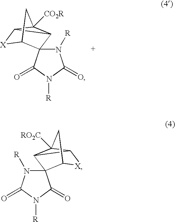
[X]1C2C3C2([CO2R])CC1C31N([R])C(=O)N([R])C1=O.[X]1C2C3C2([RO2C])CC1C31N([R])C(=O)N([R])C1=O
